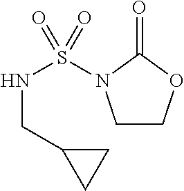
C1COC(=O)N1S(NCC1CC1)(=O)=O
